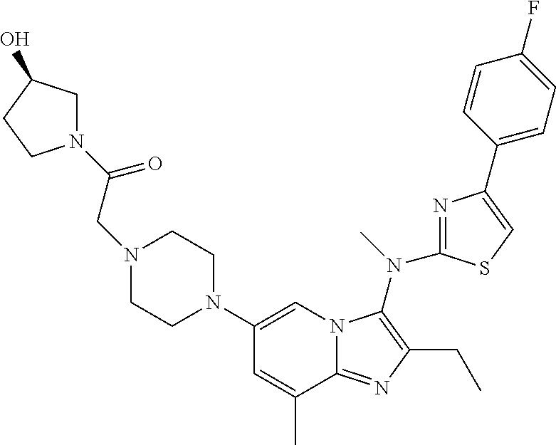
C1(N2CCN(CC(=O)N3CC(O)CC3)CC2)=CN2C(=NC(CC)=C2N(C)C2=NC(C3=CC=C(F)C=C3)=CS2)C(C)=C1
